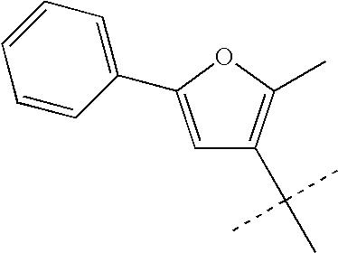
C1=C(C2=CC=CC=C2)OC(C)=C1C(C)(C)C
